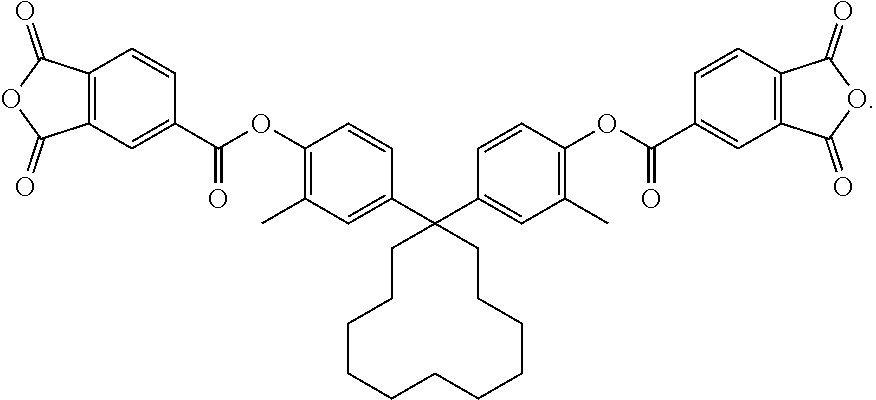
C1(OC(C2=CC3=C(C=C2)C(=O)OC3=O)=O)=C(C)C=C(C2(C3=CC(C)=C(OC(C4=CC5=C(C=C4)C(=O)OC5=O)=O)C=C3)CCCCCCCCCCC2)C=C1
